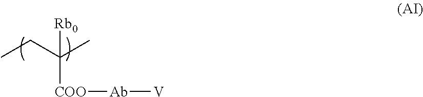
CC(CC)([Rb0])[COO][Ab][V]
